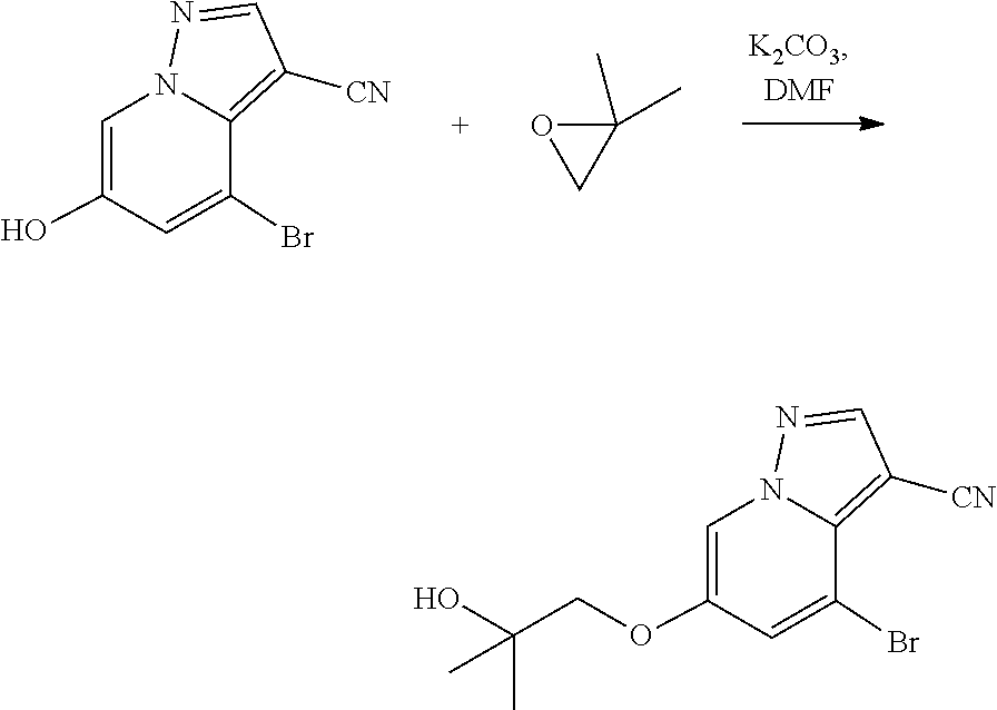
C1=C(O)C=C(Br)C2=C([CN])C=NN12.O1CC1(C)C.C1=C(OCC(O)(C)C)C=C(Br)C2=C([CN])C=NN12
